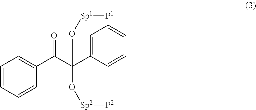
C1=CC=CC(C(C(C2=CC=CC=C2)(O[Sp2][P2])O[Sp1][P1])=O)=C1
